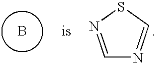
B.C1=NSC=N1
